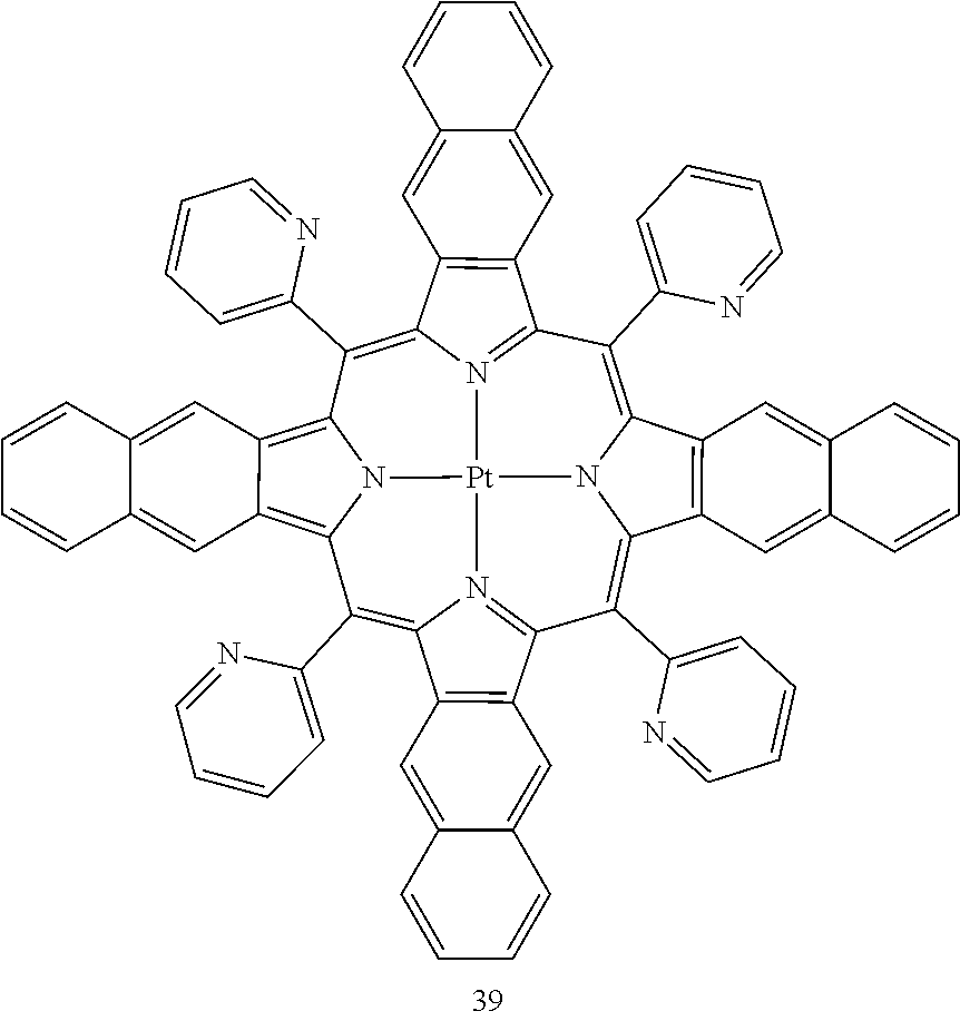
C1(C2=CC=CC=N2)=C2N3C(=C(C4=CC=CC=N4)C4=N5C(=C(C6=CC=CC=N6)C6=C7C(=C8N6[Pt]35N3=C1C1=C(C3=C8C3=CC=CC=N3)C=C3C(=C1)C=CC=C3)C=C1C(=C7)C=CC=C1)C1=C4C=C3C(=C1)C=CC=C3)C1=C2C=C2C(=C1)C=CC=C2
